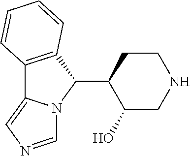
C12=C(C(C3C(O)CNCC3)N3C1=CN=C3)C=CC=C2
